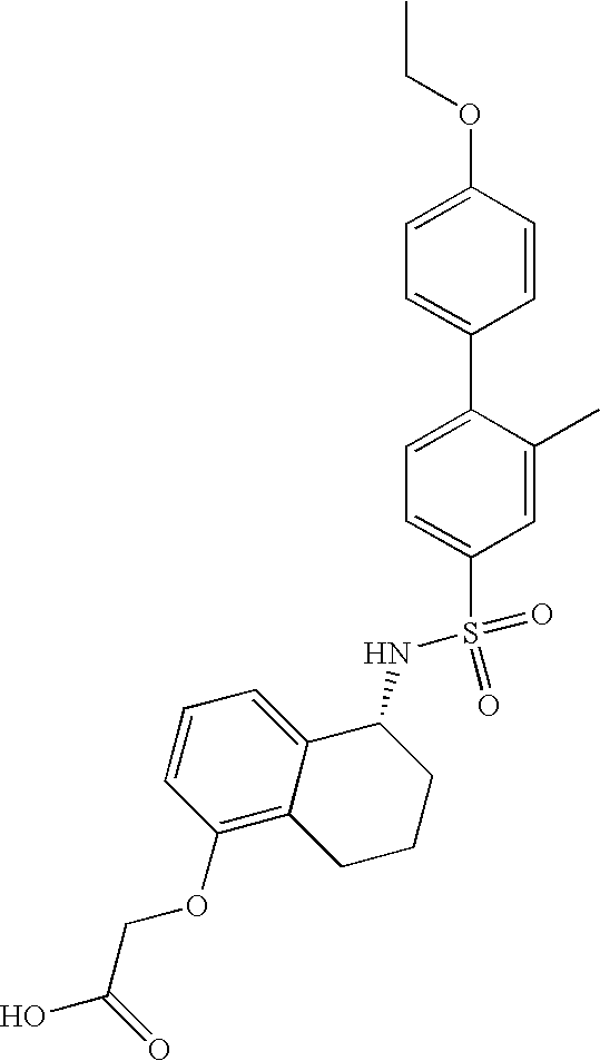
C1=C(OCC)C=CC(C2=CC=C(S(NC3C4=CC=CC(OCC(O)=O)=C4CCC3)(=O)=O)C=C2C)=C1
